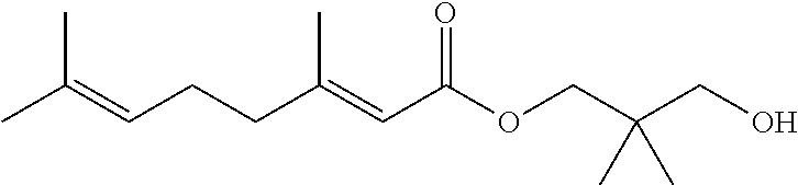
CC(=CCCC(=CC(OCC(CO)(C)C)=O)C)C
